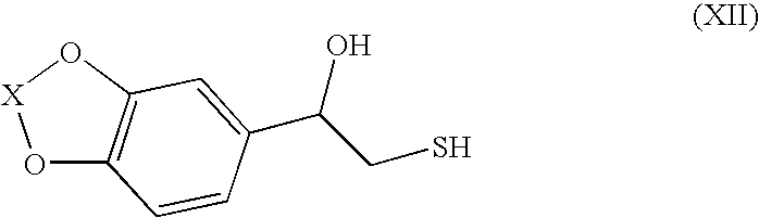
O1C2=C(O[X]1)C=C(C(CS)O)C=C2
